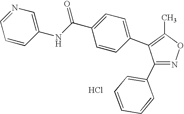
Cl.C1(C2=CC=CC=C2)=NOC(C)=C1C1=CC=C(C(NC2=CN=CC=C2)=O)C=C1
